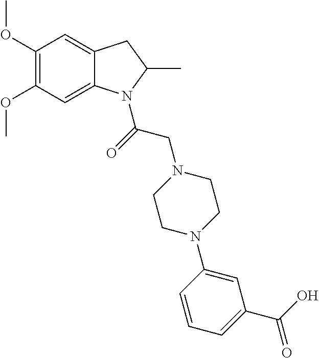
C12=CC(OC)=C(OC)C=C1CC(C)N2C(=O)CN1CCN(C2=CC(C(O)=O)=CC=C2)CC1
